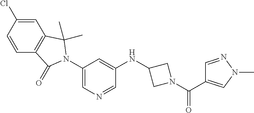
C1=CC(Cl)=CC2=C1C(=O)N(C1=CN=CC(NC3CN(C(C4=CN(C)N=C4)=O)C3)=C1)C2(C)C
